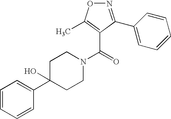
C1=CC=CC(C2(O)CCN(C(=O)C3=C(C)ON=C3C3=CC=CC=C3)CC2)=C1
